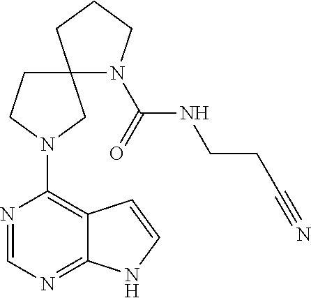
N1=CN=C2C(=C1N1CC3(N(C(NCCC#N)=O)CCC3)CC1)C=CN2
